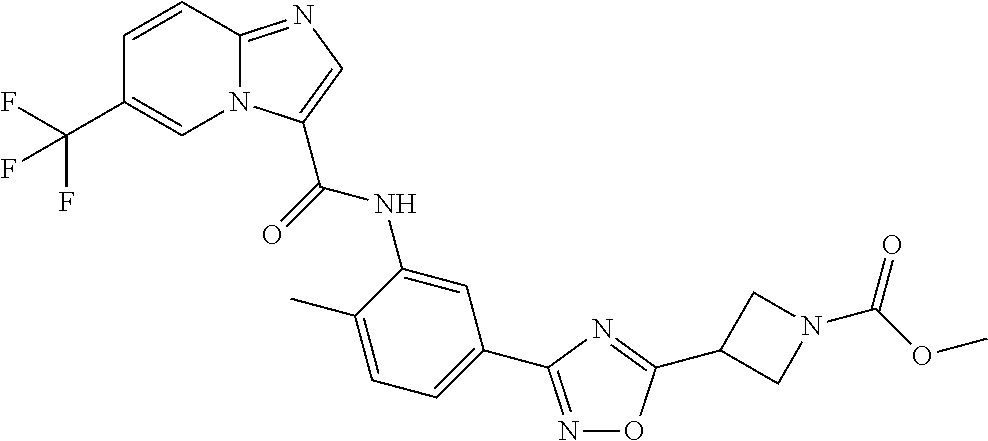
C1=CC2=NC=C(C(=O)NC3=CC(C4=NOC(C5CN(C(OC)=O)C5)=N4)=CC=C3C)N2C=C1C(F)(F)F
